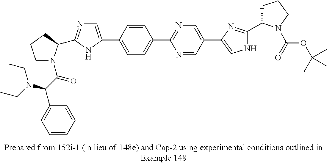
C1(C2=NC=C(C3=CNC(C4CCCN4C(=O)OC(C)(C)C)=N3)C=N2)=CC=C(C2=CN=C(C3N(C(C(C4=CC=CC=C4)N(CC)CC)=O)CCC3)N2)C=C1
